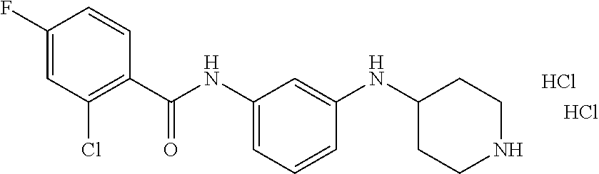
C1(F)=CC(Cl)=C(C(NC2=CC=CC(NC3CCNCC3)=C2)=O)C=C1.Cl.Cl
